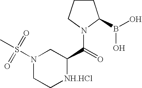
N1(S(C)(=O)=O)CC[NH.HCl]C(C(=O)N2C(B(O)O)CCC2)C1
